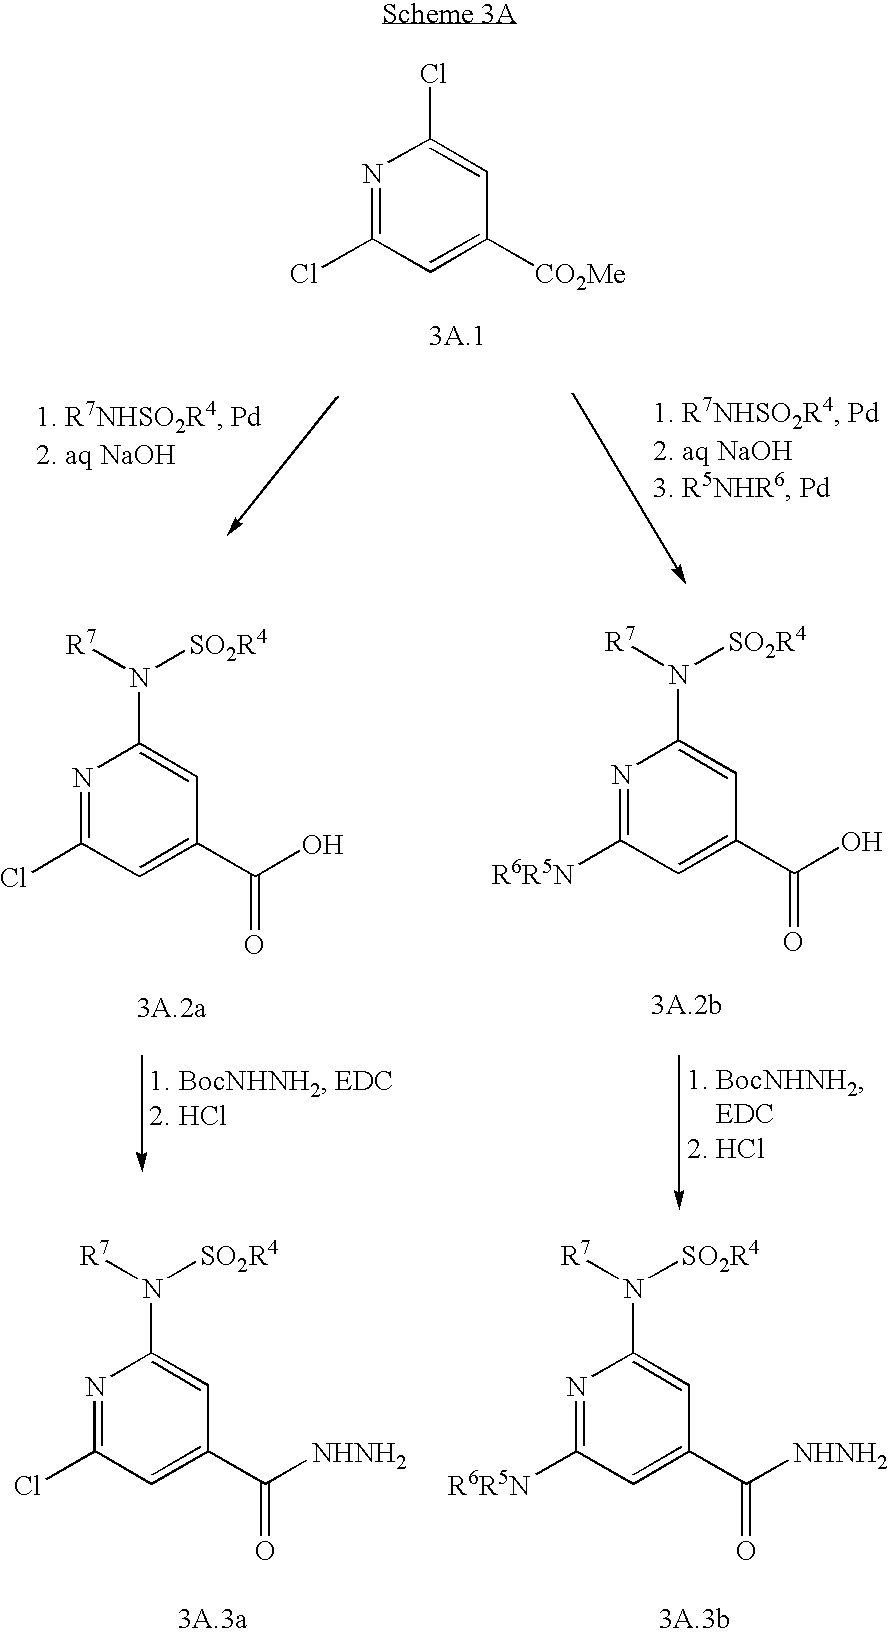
N1=C(Cl)C=C([CO2Me])C=C1Cl.N1=C(Cl)C=C(C(O)=O)C=C1N([R7])[SO2R4].N1=C([R6R5N])C=C(C(O)=O)C=C1N([R7])[SO2R4].N1=C(Cl)C=C(C([NHNH2])=O)C=C1N([R7])[SO2R4].N1=C([R6R5N])C=C(C([NHNH2])=O)C=C1N([R7])[SO2R4]
